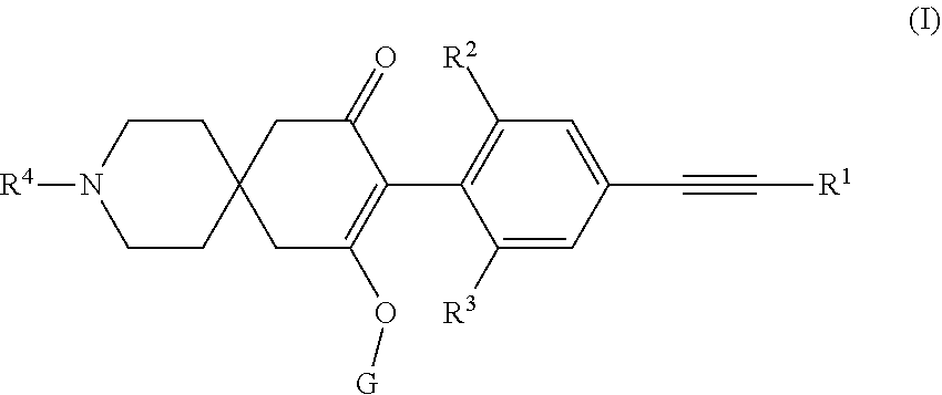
[R4]N1CCC2(CC(O[G])=C(C3=C([R2])C=C(C#C[R1])C=C3[R3])C(=O)C2)CC1
